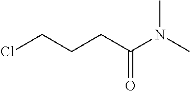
ClCCCC(N(C)C)=O
